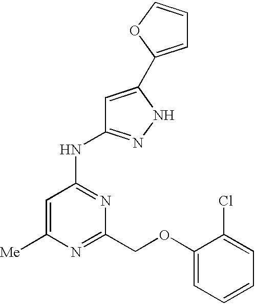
[Me]C1=CC(NC2=NNC(C3=CC=CO3)=C2)=NC(COC2=CC=CC=C2Cl)=N1
